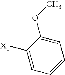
[X1]C1=CC=CC=C1OC
